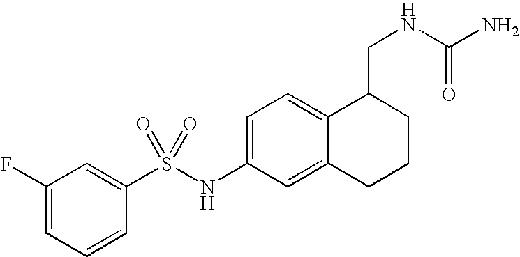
C1(F)=CC=CC(S(NC2=CC=C3C(=C2)CCCC3CNC(N)=O)(=O)=O)=C1
